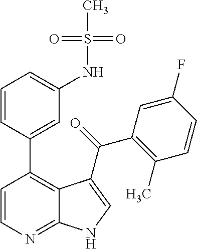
C1=CC(C2=C3C(=NC=C2)NC=C3C(=O)C2=C(C)C=CC(F)=C2)=CC(NS(C)(=O)=O)=C1
